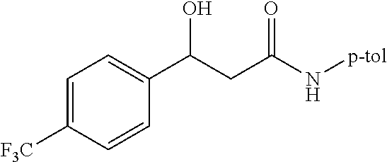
C1=C([F3C])C=CC(C(CC(N[p-tol])=O)O)=C1
